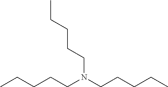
CCCCCN(CCCCC)CCCCC
